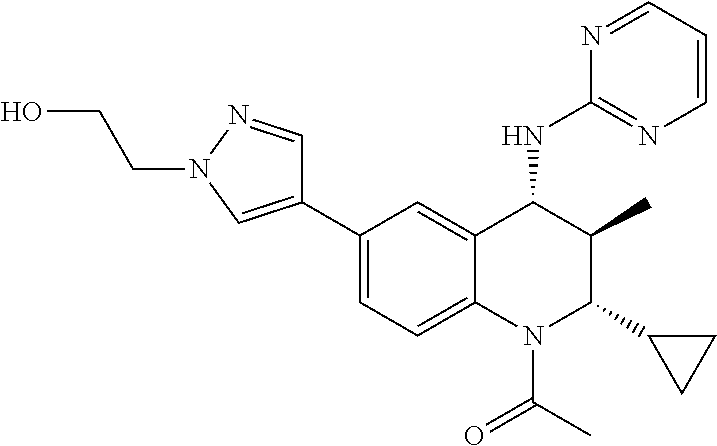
C1(C2=CN(CCO)N=C2)=CC=C2C(=C1)C(NC1=NC=CC=N1)C(C)C(C1CC1)N2C(C)=O
